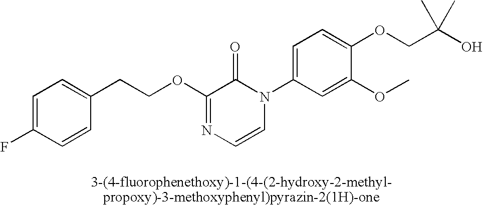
C1(CCOC2=NC=CN(C3=CC=C(OCC(O)(C)C)C(OC)=C3)C2=O)=CC=C(F)C=C1
